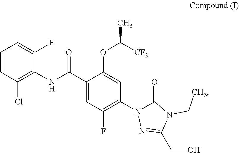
C1=C(C(NC2=C(Cl)C=CC=C2F)=O)C(OC(C)[CF3])=CC(N2C(=O)N(CC)C(CO)=N2)=C1F
